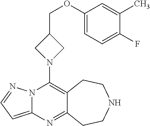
N12C(=CC=N1)N=C1C(=C2N2CC(COC3=CC=C(F)C(C)=C3)C2)CCNCC1
